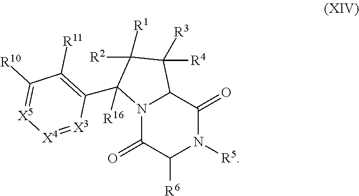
N12C(=O)C([R6])N([R5])C(=O)C1C([R4])([R3])C([R1])([R2])C2(C1=C([R11])C([R10])=[X5][X4]=[X3]1)[R16]
